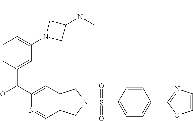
C1=C(C2=NC=CO2)C=CC(S(=O)(=O)N2CC3=C(C2)C=C(C(OC)C2=CC(N4CC(N(C)C)C4)=CC=C2)N=C3)=C1
